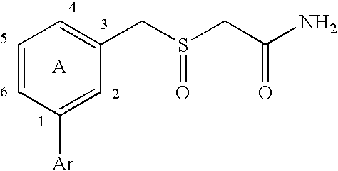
C1([Ar])=CC(CS(CC(N)=O)=O)=CC=C1
